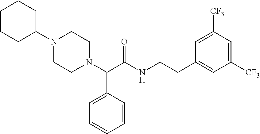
C1C(N2CCN(C(C3=CC=CC=C3)C(=O)NCCC3=CC([CF3])=CC([CF3])=C3)CC2)CCCC1
